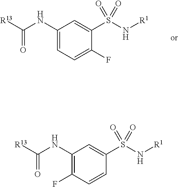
C1(NC(=O)[R13])=CC=C(F)C(S(N[R1])(=O)=O)=C1.C1(NC(=O)[R13])=C(F)C=CC(S(N[R1])(=O)=O)=C1
